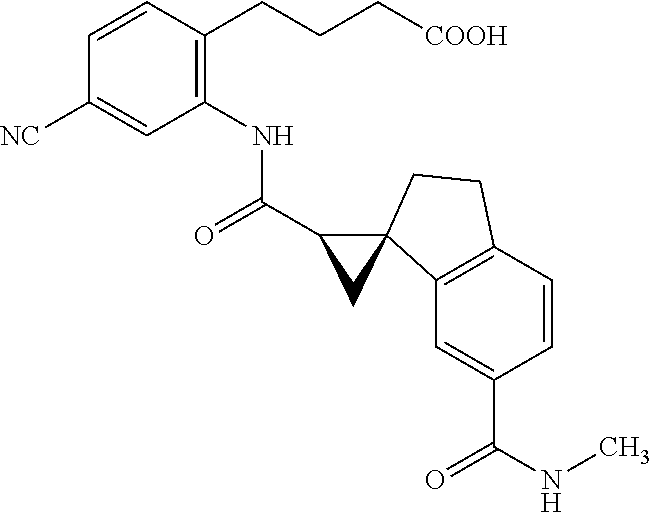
C1=CC(CCC[COOH])=C(NC(C2C3(C4=C(C=CC(C(NC)=O)=C4)CC3)C2)=O)C=C1[NC]
